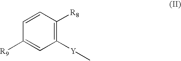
C1=CC([R9])=CC([Y]C)=C1[R8]
